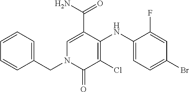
C1=C(C(N)=O)C(NC2=CC=C(Br)C=C2F)=C(Cl)C(=O)N1CC1=CC=CC=C1
